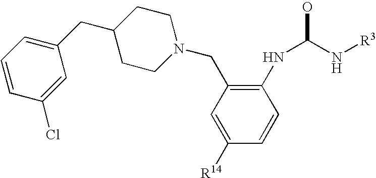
C1([R14])=CC(CN2CCC(CC3=CC=CC(Cl)=C3)CC2)=C(NC(N[R3])O)C=C1
